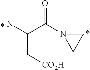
O=C(C(N)C[CO2H])N1CC1
